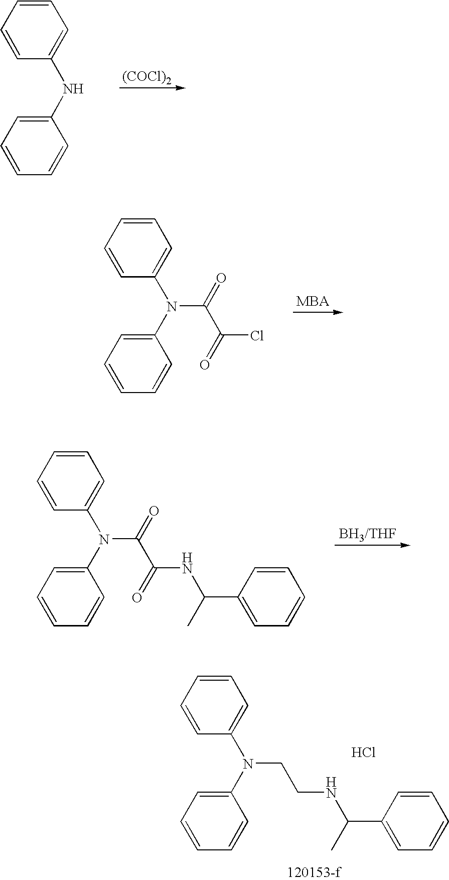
[(COCl)2].C1=CC=CC(NC2=CC=CC=C2)=C1.[MBA].C1=CC=CC(N(C2=CC=CC=C2)C(=O)C(=O)Cl)=C1.C1=CC=CC(N(C2=CC=CC=C2)C(=O)C(=O)NC(C)C2=CC=CC=C2)=C1.C1=CC=CC(N(C2=CC=CC=C2)CCNC(C)C2=CC=CC=C2)=C1.Cl
